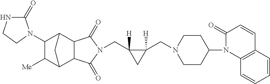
C(C1([H])C(CN2CCC(N3C4=C(C=CC3=O)C=CC=C4)CC2)([H])C1)N1C(=O)C2C3C([Me])C(N4C(=O)NCC4)C(C2C1=O)C3
